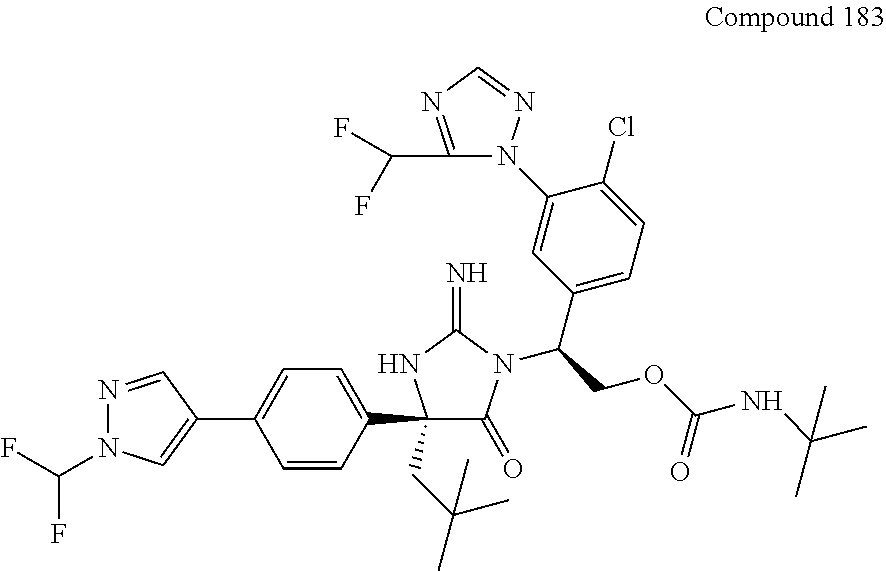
C1(C2(CC(C)(C)C)C(=O)N(C(COC(NC(C)(C)C)=O)C3=CC=C(Cl)C(N4C(C(F)F)=NC=N4)=C3)C(=N)N2)=CC=C(C2=CN(C(F)F)N=C2)C=C1
